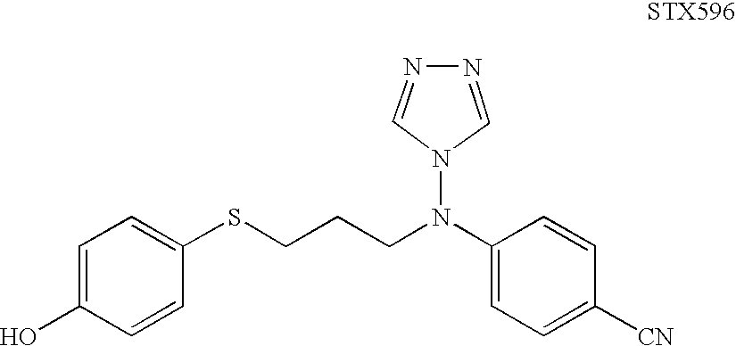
C1(N(N2C=NN=C2)CCCSC2=CC=C(O)C=C2)=CC=C([CN])C=C1
